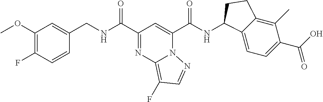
C1(OC)=C(F)C=CC(CNC(C2=NC3=C(F)C=NN3C(C(NC3C4=CC=C(C(O)=O)C(C)=C4CC3)=O)=C2)=O)=C1
